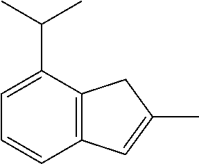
C1=C(C(C)C)C2=C(C=C1)C=C(C)C2
